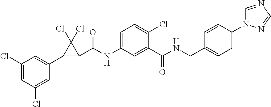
C1(Cl)=CC(Cl)=CC(C2C(C(NC3=CC=C(Cl)C(C(NCC4=CC=C(N5C=NC=N5)C=C4)=O)=C3)=O)C2(Cl)Cl)=C1
